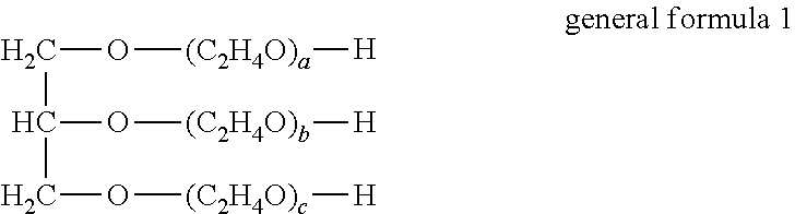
C(O[(C2H4O)a][H])C(O[(C2H4O)b][H])CO[(C2H4O)c][H]
